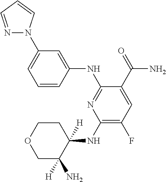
C1(NC2([H])CCOCC2([H])N)=C(F)C=C(C(=O)N)C(NC2=CC(N3N=CC=C3)=CC=C2)=N1
